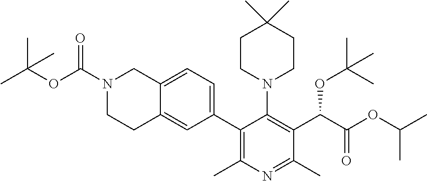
C1(C2=CC=C3C(=C2)CCN(C(OC(C)(C)C)=O)C3)=C(C)N=C(C)C(C(C(OC(C)C)=O)OC(C)(C)C)=C1N1CCC(C)(C)CC1
